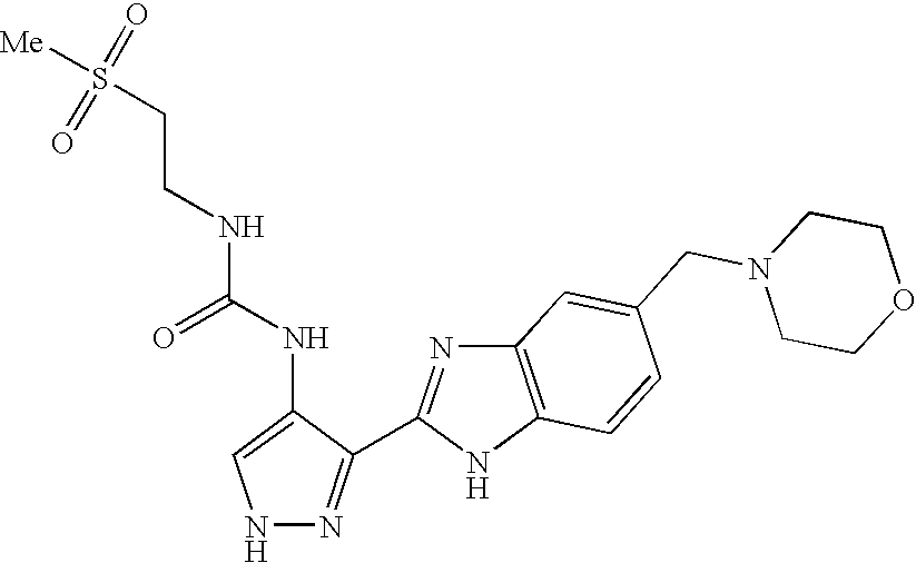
N1N=C(C2=NC3=C(N2)C=CC(CN2CCOCC2)=C3)C(NC(=O)NCCS([Me])(=O)=O)=C1
